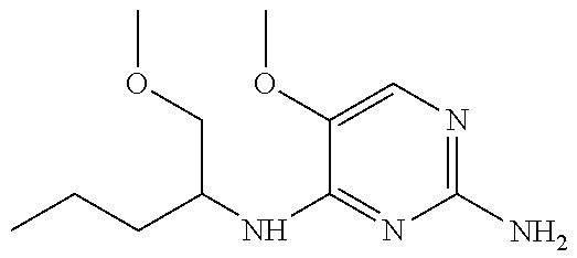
CCCC(NC1=NC(N)=NC=C1OC)COC
